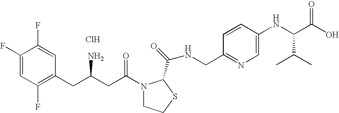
Cl.C1(F)=CC(F)=C(CC(CC(=O)N2CCSC2C(=O)NCC2=NC=C(NC(C(O)=O)C(C)C)C=C2)N)C=C1F
